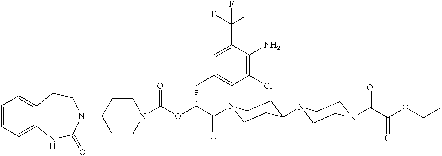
C1=CC=C2C(=C1)CCN(C1CCN(C(OC(C(=O)N3CCC(N4CCN(C(=O)C(OCC)=O)CC4)CC3)CC3=CC(Cl)=C(N)C(C(F)(F)F)=C3)=O)CC1)C(=O)N2
